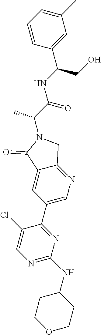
N1=C(NC2CCOCC2)N=C(C2=CN=C3C(=C2)C(=O)N(C(C)C(=O)NC(CO)C2=CC(C)=CC=C2)C3)C(Cl)=C1
